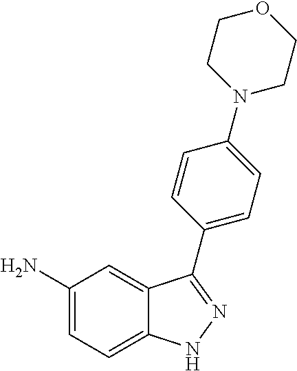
C1(N)=CC=C2C(=C1)C(C1=CC=C(N3CCOCC3)C=C1)=NN2
